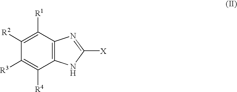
C1([R1])=C([R2])C([R3])=C([R4])C2=C1N=C([X])N2
